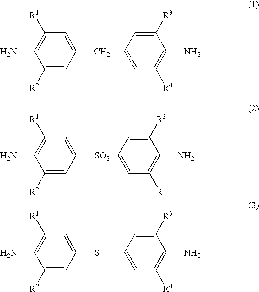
C1([R2])=CC(CC2=CC([R4])=C(N)C([R3])=C2)=CC([R1])=C1N.C1([R2])=CC(SC2=CC([R4])=C(N)C([R3])=C2)=CC([R1])=C1N.C1([R2])=CC([SO2]C2=CC([R4])=C(N)C([R3])=C2)=CC([R1])=C1N
